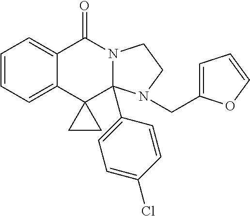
C1=CC=C2C(=C1)C(=O)N1C(C3=CC=C(Cl)C=C3)(C23CC3)N(CC2=CC=CO2)CC1
